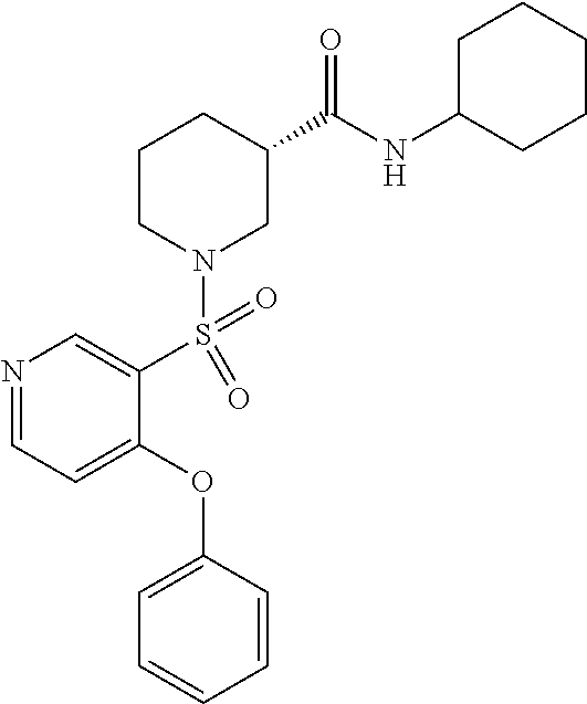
C1C(NC(C2CCCN(S(C3=CN=CC=C3OC3=CC=CC=C3)(=O)=O)C2)=O)CCCC1
